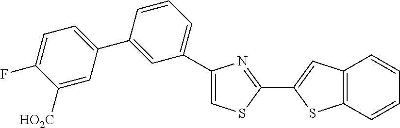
C1([HO2C])=CC(C2=CC(C3=CSC(C4=CC5=C(S4)C=CC=C5)=N3)=CC=C2)=CC=C1F
